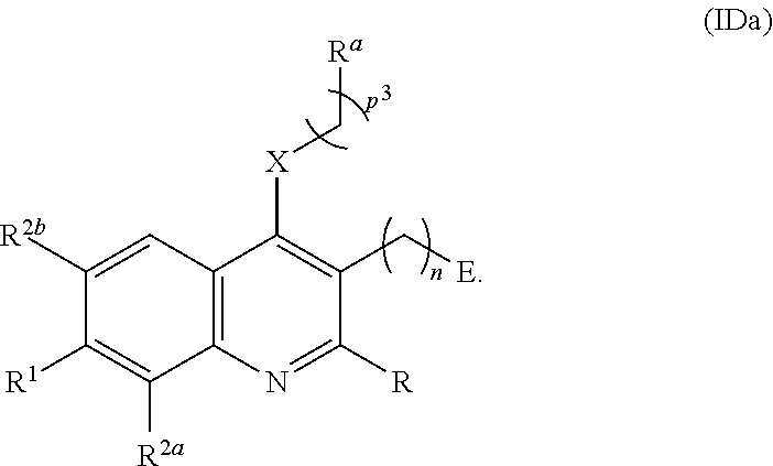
C12=C(N=C([R])C(C[E])=C1[X]C[Ra])C([R2a])=C([R1])C([R2b])=C2
